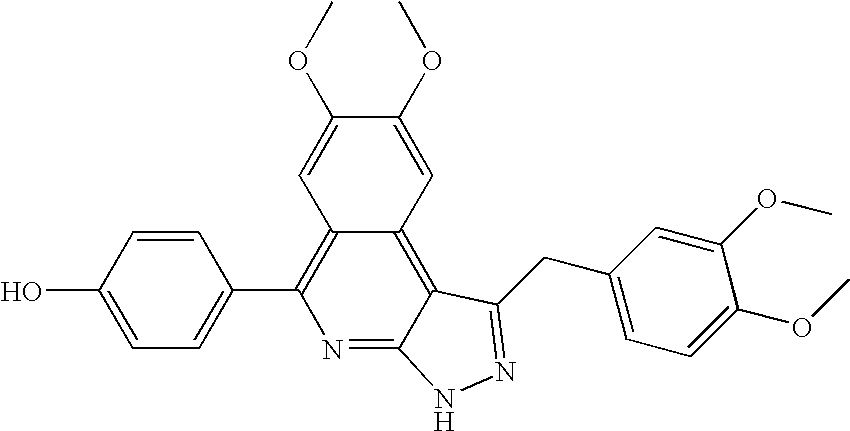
C1=C(O)C=CC(C2=C3C(=C4C(=N2)NN=C4CC2=CC=C(OC)C(OC)=C2)C=C(OC)C(OC)=C3)=C1
